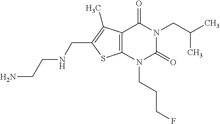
C12=C(N(CCCF)C(=O)N(CC(C)C)C1=O)SC(CNCCN)=C2C
